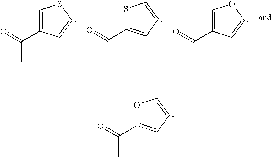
O1C(C(=O)C)=CC=C1.C1=C(C(=O)C)C=CS1.S1C(C(=O)C)=CC=C1.C1=C(C(=O)C)C=CO1
